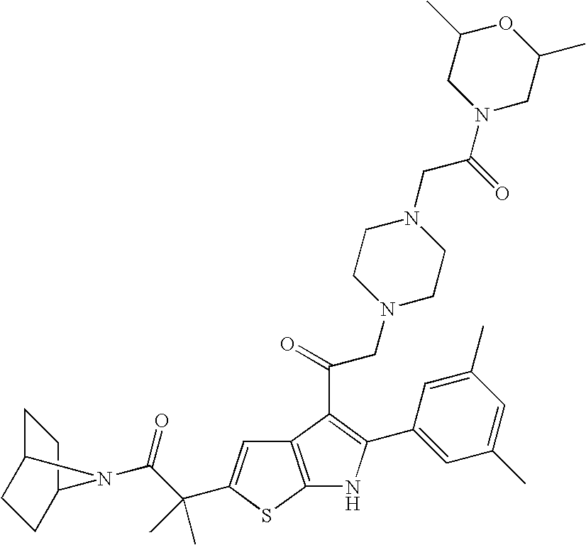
C1C2CCC(C1)N2C(C(C)(C)C1=CC2=C(S1)NC(C1=CC(C)=CC(C)=C1)=C2C(CN1CCN(CC(N2CC(C)OC(C)C2)=O)CC1)=O)=O
